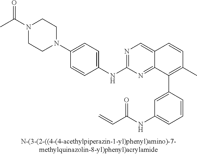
N1=C(NC2=CC=C(N3CCN(C(C)=O)CC3)C=C2)N=C2C(=C1)C=CC(C)=C2C1=CC(NC(C=C)=O)=CC=C1
